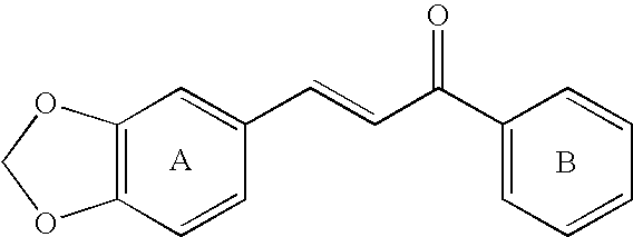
C12=C(C=CC(C=CC(=O)C3=CC=CC=C3)=C1)OCO2.B
